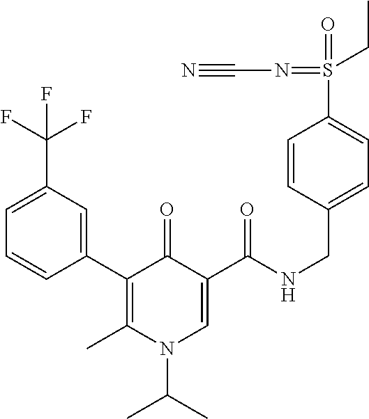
C1(C2=C(C)N(C(C)C)C=C(C(=O)NCC3=CC=C(S(=O)(CC)=NC#N)C=C3)C2=O)=CC(C(F)(F)F)=CC=C1
